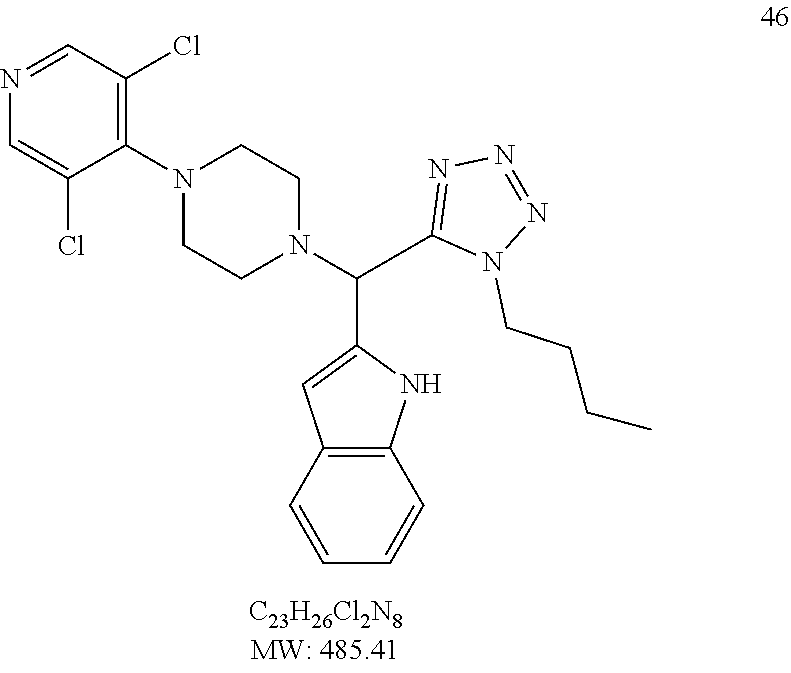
N1(CCCC)C(C(N2CCN(C3=C(Cl)C=NC=C3Cl)CC2)C2=CC3=C(N2)C=CC=C3)=NN=N1
